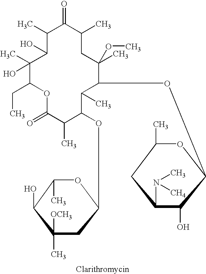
C1(C)C(O)C(C)(O)C(CC)OC(=O)C(C)C(OCC2CC([OCH3])(C)C(O)C(C)O2)C(C)C(OC2C(O)C(N(C)[CH4])CC(C)O2)C(C)(OC)CC(C)C1=O
